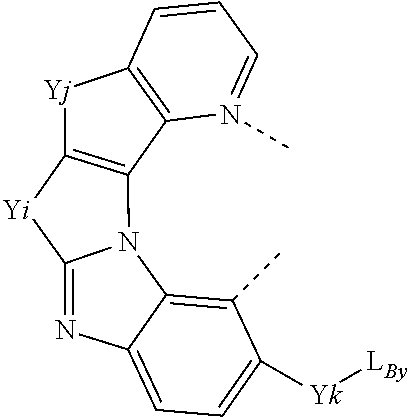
C1(C)=C2C(=CC=C1[Yk][LBy])N=C1N2C2=C([Yi]1)[Yj]C1=C2N(C)=CC=C1
